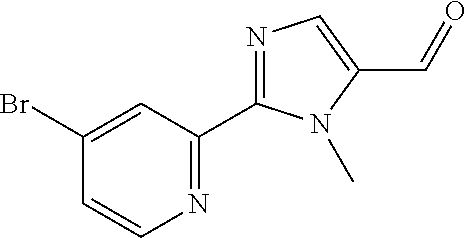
N1=C(C2=NC=C(C=O)N2C)C=C(Br)C=C1
